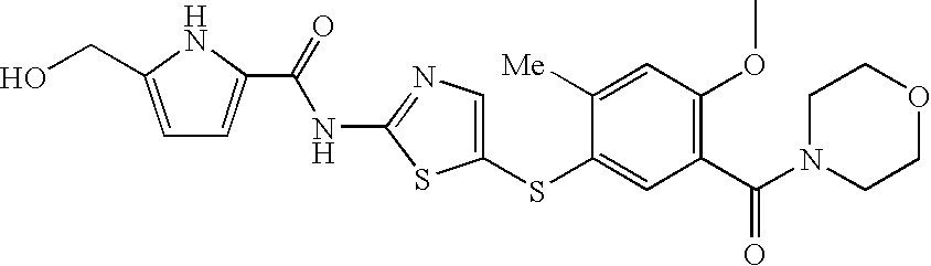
C1(SC2=CC(C(N3CCOCC3)=O)=C(OC)C=C2[Me])=CN=C(NC(=O)C2=CC=C(CO)N2)S1
